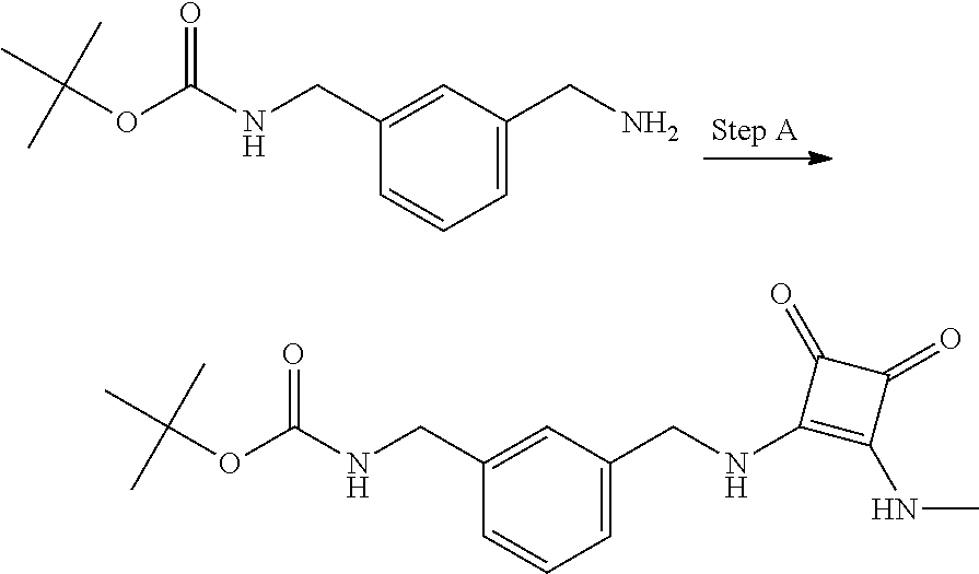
O=C(OC(C)(C)C)NCC1=CC(CN)=CC=C1.O=C(OC(C)(C)C)NCC1=CC(CNC2=C(NC)C(=O)C2=O)=CC=C1
